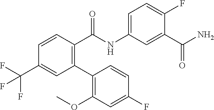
C1(C2=C(OC)C=C(F)C=C2)=C(C(NC2=CC=C(F)C(C(N)=O)=C2)=O)C=CC(C(F)(F)F)=C1
